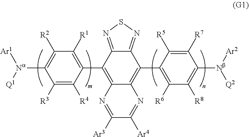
C1([R2])=C([Na]([Q1])[Ar1])C([R3])=C([R4])C(C2=C3C(=C(C4=C([R6])C([R8])=C([Nb]([Ar2])[Q2])C([R7])=C4[R5])C4=NSN=C24)N=C([Ar4])C([Ar3])=N3)=C1[R1]
